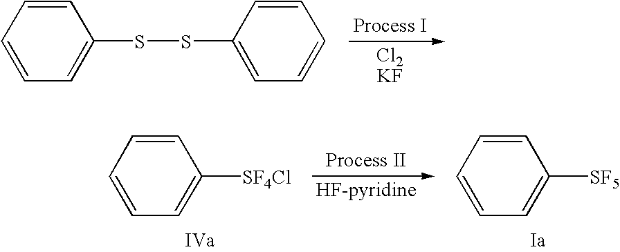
C1=CC=CC=C1SSC1=CC=CC=C1.[HF-pyridine].C1=CC=C([SF4Cl])C=C1.C1=CC=C([SF5])C=C1
